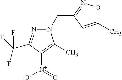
N1(CC2=NOC(C)=C2)N=C(C(F)(F)F)C([N+](=O)[O-])=C1C
